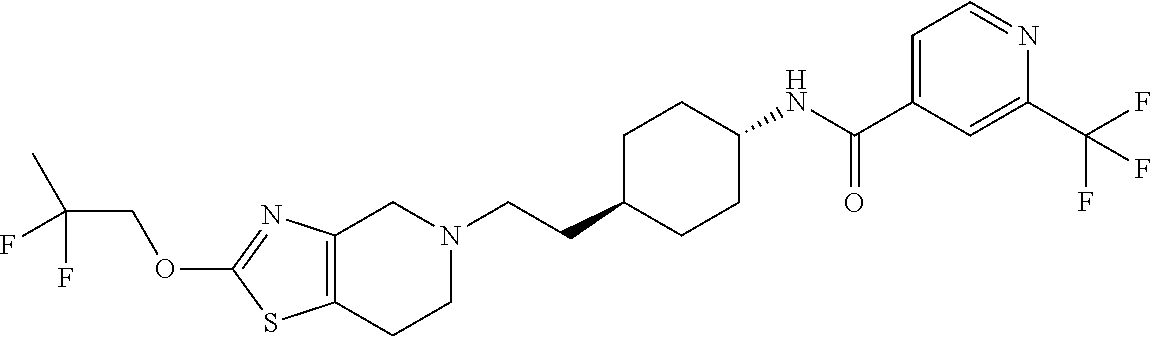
C12=C(CCN(CCC3CCC(NC(C4=CC=NC(C(F)(F)F)=C4)=O)CC3)C1)SC(OCC(C)(F)F)=N2
